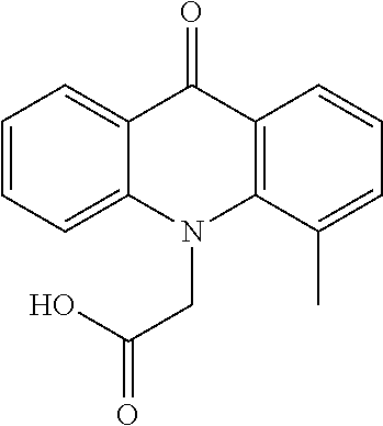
C12=C(C=CC=C1C)C(=O)C1=CC=CC=C1N2CC(=O)O
